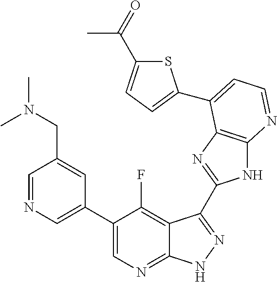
C1=NC=C(C2=CN=C3C(=C2F)C(C2=NC4=C(N2)N=CC=C4C2=CC=C(C(=O)C)S2)=NN3)C=C1CN(C)C
